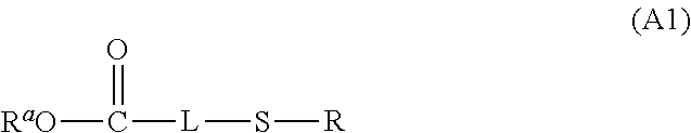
[RaO]C(=O)[L]S[R]
